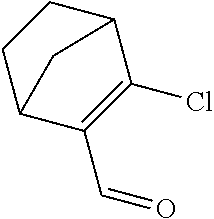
C1CC2C(C=O)=C(Cl)C1C2
